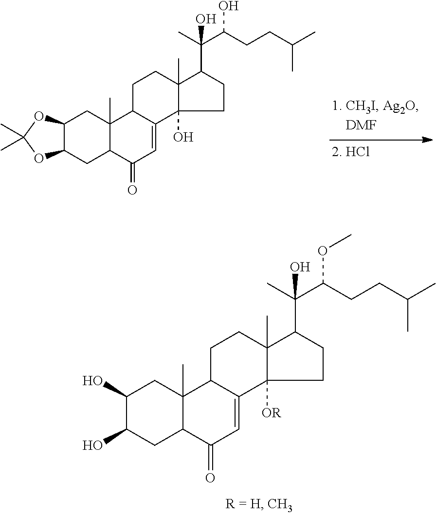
C1(O)C(O)CC2C(C)(C1)C1C(=CC2=O)C2([OR])C(C)(CC1)C(C(C)(C(CCC(C)C)OC)O)CC2.C12C(CC3C(C)(C1)C1C(=CC3=O)C3(O)C(C)(CC1)C(C(C)(C(CCC(C)C)O)O)CC3)OC(C)(C)O2
